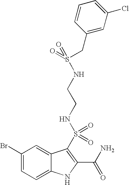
C1(Br)=CC=C2C(=C1)C(S(NCCNS(=O)(=O)CC1=CC(Cl)=CC=C1)(=O)=O)=C(C(N)=O)N2
